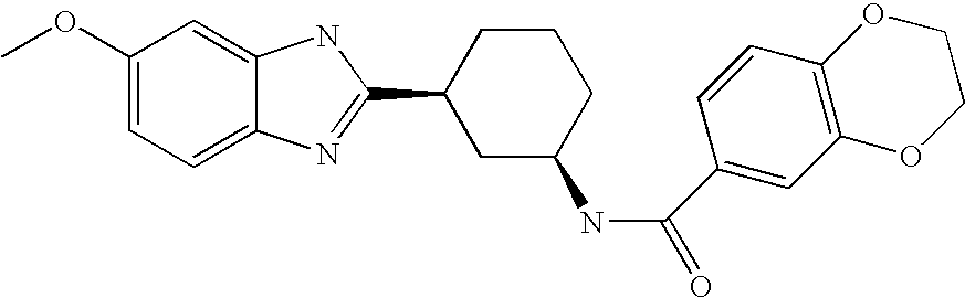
C1(OC)=CC=C2C(=C1)NC(C1CC(NC(=O)C3=CC4=C(C=C3)OCCO4)CCC1)=N2
